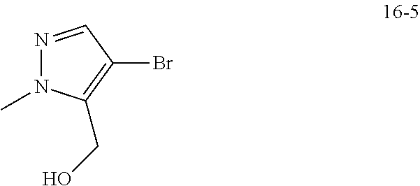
N1=CC(Br)=C(CO)N1C
